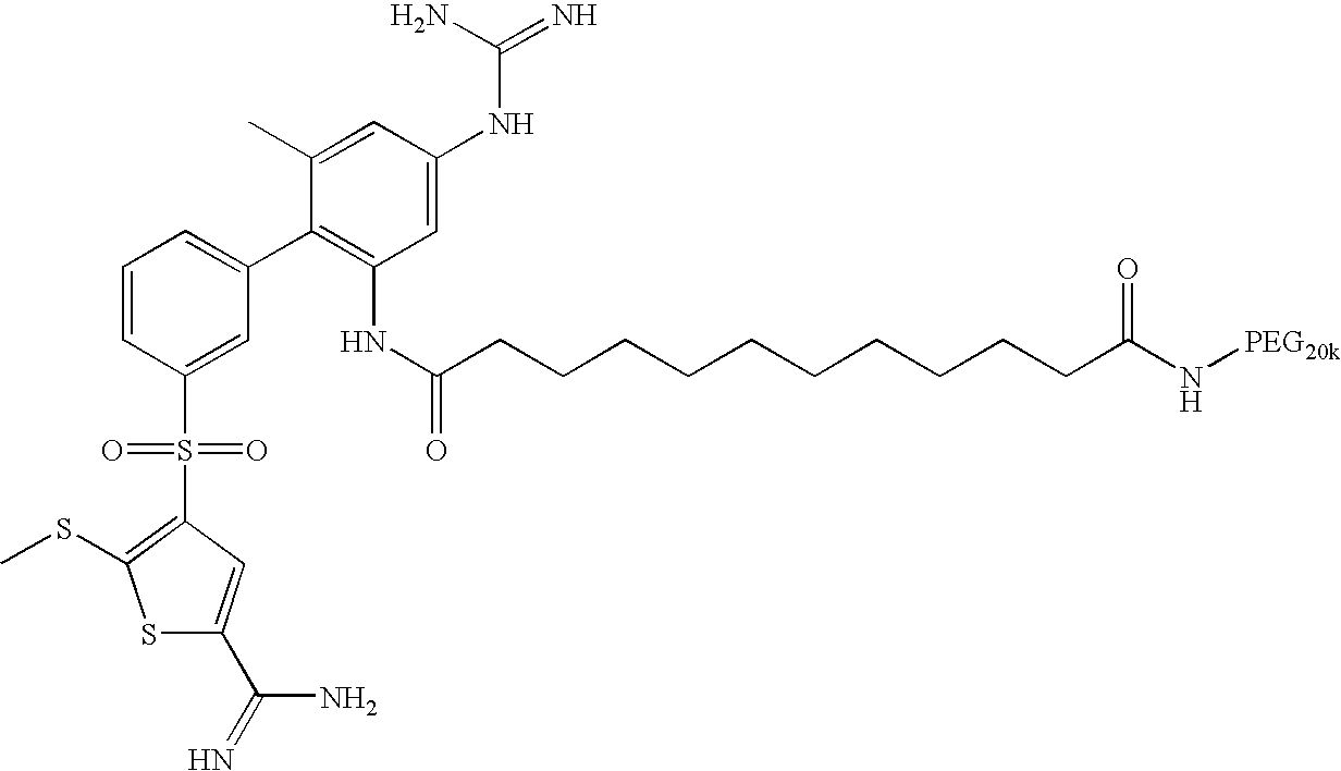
C1=CC(S(=O)(=O)C2=C(SC)SC(C(N)=N)=C2)=CC(C2=C(NC(CCCCCCCCCCC(N[PEG20k])=O)=O)C=C(NC(N)=N)C=C2C)=C1
